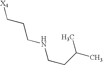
[X4]CCCNCCC(C)C
